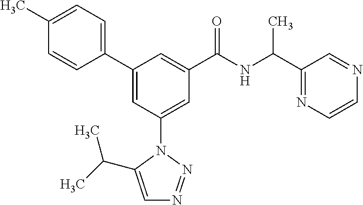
C1(C2=CC(N3N=NC=C3C(C)C)=CC(C(NC(C3=NC=CN=C3)C)=O)=C2)=CC=C(C)C=C1
